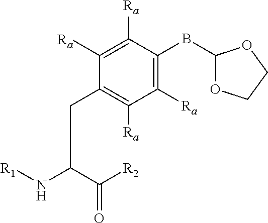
[R1]NC(C(=O)[R2])CC1=C([Ra])C([Ra])=C(BC2OCCO2)C([Ra])=C1[Ra]
